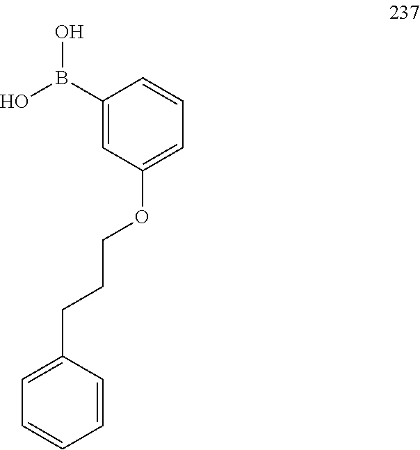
C(CCOC1=CC=CC(B(O)O)=C1)C1=CC=CC=C1
